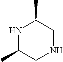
N1CC(C)NC(C)C1
